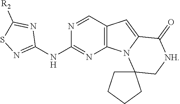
C12=C(C=NC(NC3=NSC([R2])=N3)=N1)C=C1N2C2(C[NH]C1=O)CCCC2
